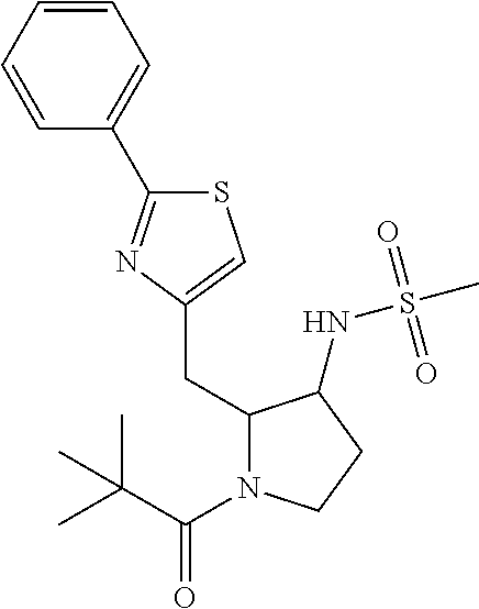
S1C(C2=CC=CC=C2)=NC(CC2N(C(C(C)(C)C)=O)CCC2NS(C)(=O)=O)=C1
